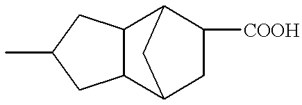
C12C(C3C([COOH])CC1C3)CC(C)C2
